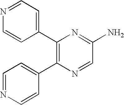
C1(C2=CC=NC=C2)=C(C2=CC=NC=C2)N=CC(N)=N1
